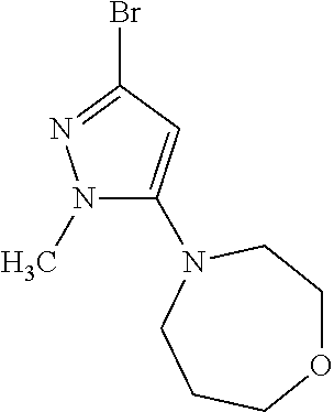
N1(C)N=C(Br)C=C1N1CCOCCC1
